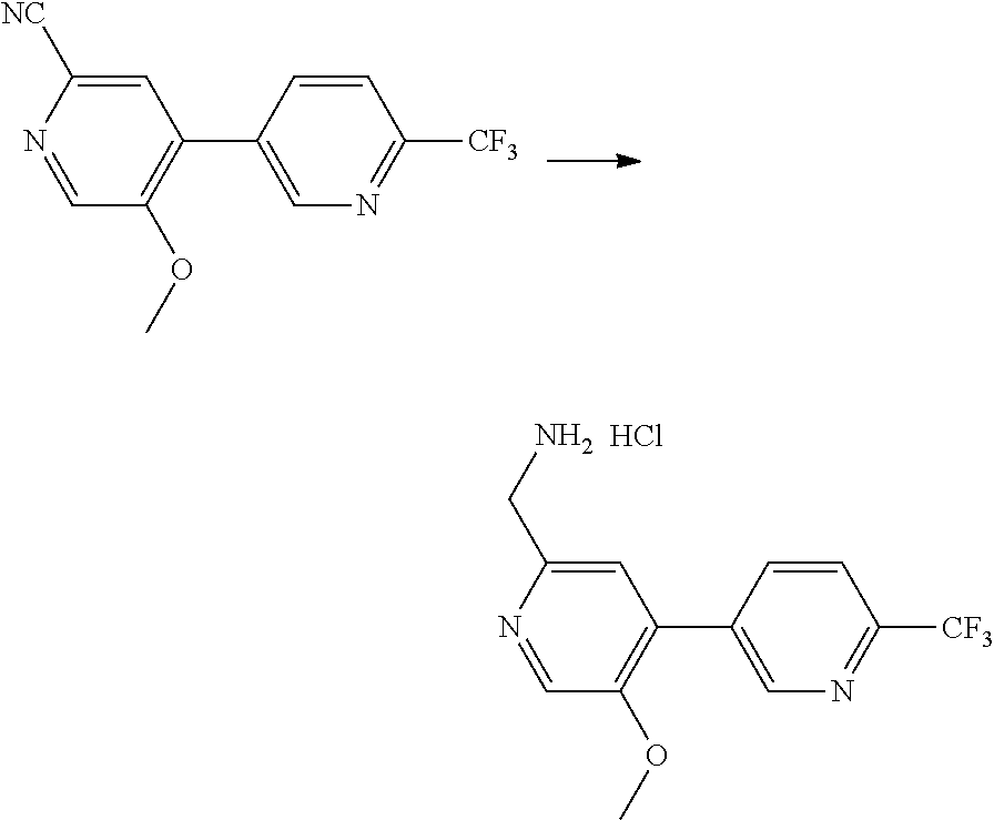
C1=C([NC])N=CC(OC)=C1C1=CN=C([CF3])C=C1.C1=C(CN)N=CC(OC)=C1C1=CN=C([CF3])C=C1.Cl
